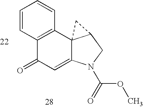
C1=CC2=C(C=C1)C13C(=CC2=O)N(C(OC)=O)CC1C3
